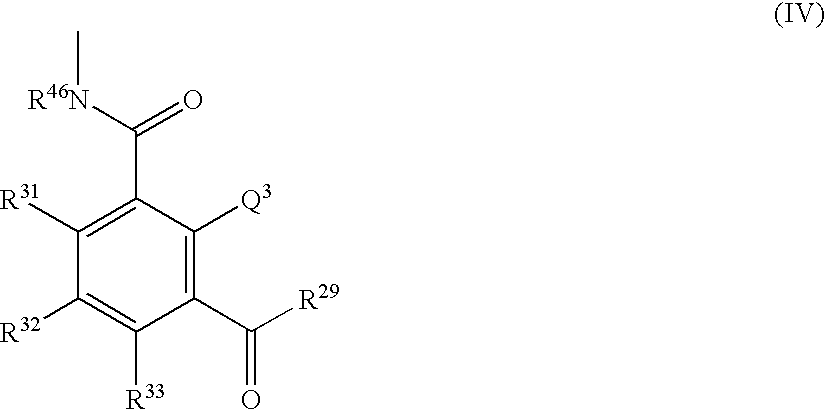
C1([R31])=C(C([R46N]C)=O)C([Q3])=C(C([R29])=O)C([R33])=C1[R32]
